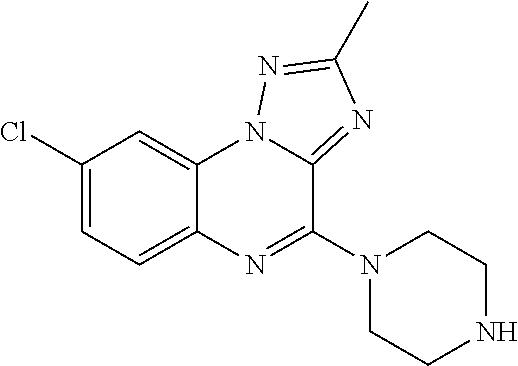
C1(Cl)=CC=C2C(=C1)N1C(=NC(C)=N1)C(N1CCNCC1)=N2
